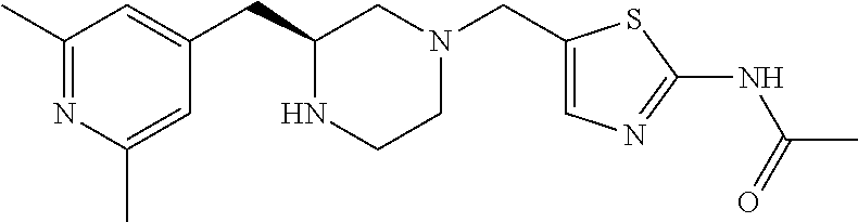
C1(CC2NCCN(CC3=CN=C(NC(C)=O)S3)C2)=CC(C)=NC(C)=C1
